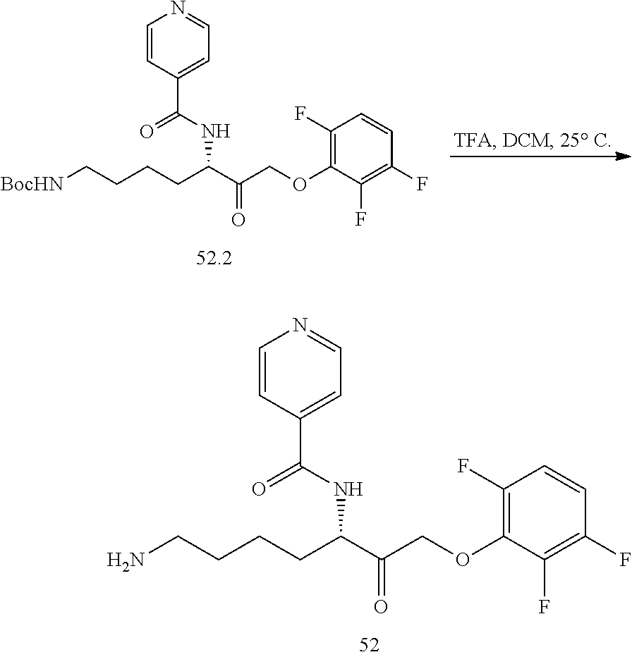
C1=CC(C(NC(C(=O)COC2=C(F)C=CC(F)=C2F)CCCCN)=O)=CC=N1.C1=CC(C(NC(C(=O)COC2=C(F)C=CC(F)=C2F)CCCC[BocHN])=O)=CC=N1
